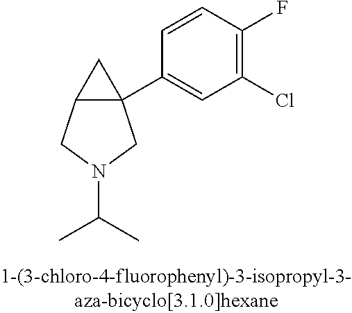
C12C(C3=CC(Cl)=C(F)C=C3)(C1)CN(C(C)C)C2
